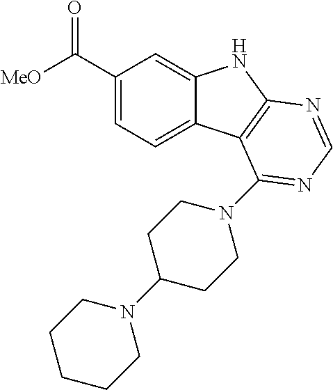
C1(C([MeO])=O)=CC=C2C(=C1)NC1=C2C(N2CCC(N3CCCCC3)CC2)=NC=N1
